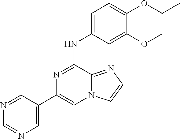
N1=CC(C2=CN3C(=NC=C3)C(NC3=CC=C(OCC)C(OC)=C3)=N2)=CN=C1
